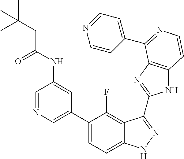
C1=C(C2=CC=C3C(=C2F)C(C2=NC4=C(N2)C=CN=C4C2=CC=NC=C2)=NN3)C=C(NC(CC(C)(C)C)=O)C=N1
